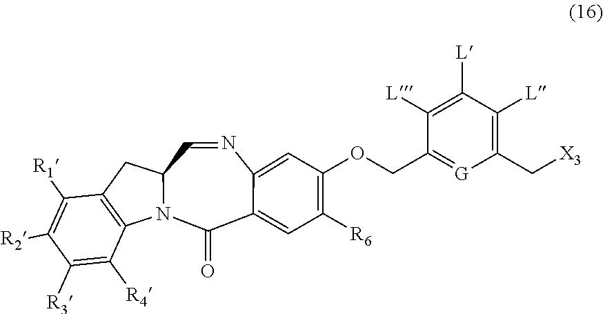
[X3]CC1=C([L])C([L])=C([L])C(COC2=C([R6])C=C3C(=O)N4C(C=NC3=C2)CC2=C4C([R4])=C([R3])C([R2])=C2[R1])=[G]1
